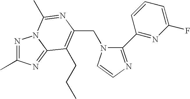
C(N1C(C2=NC(F)=CC=C2)=NC=C1)C1=C(CCC)C2=NC(C)=NN2C(C)=N1
